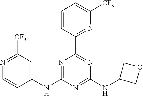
C1=CC(C2=NC(NC3COC3)=NC(NC3=CC([CF3])=NC=C3)=N2)=NC([CF3])=C1
